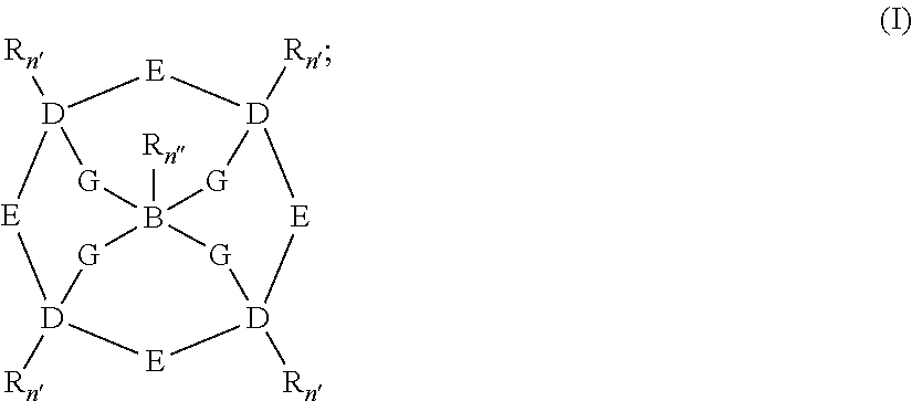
[E]1[D]2([Rn])[E][D]3([Rn])[E][D]4([Rn])[E][D]1([Rn])[G]B([Rn])([G]3)([G]4)[G]2
